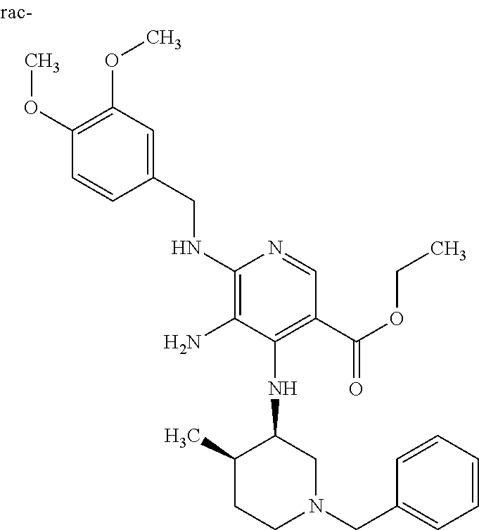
C1(NCC2=CC(OC)=C(OC)C=C2)=C(N)C(NC2C(C)CCN(CC3=CC=CC=C3)C2)=C(C(OCC)=O)C=N1
